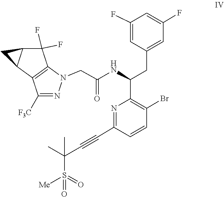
N1(CC(NC(CC2=CC(F)=CC(F)=C2)C2=C(Br)C=CC(C#CC(S(=O)(=O)[Me])(C)C)=N2)=O)C2=C(C([F3C])=N1)C1CC1C2(F)F
